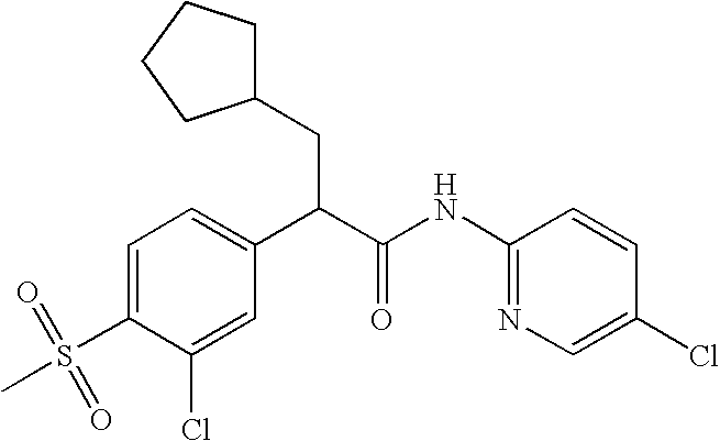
C1=C(Cl)C(S(C)(=O)=O)=CC=C1C(C(NC1=NC=C(Cl)C=C1)=O)CC1CCCC1
